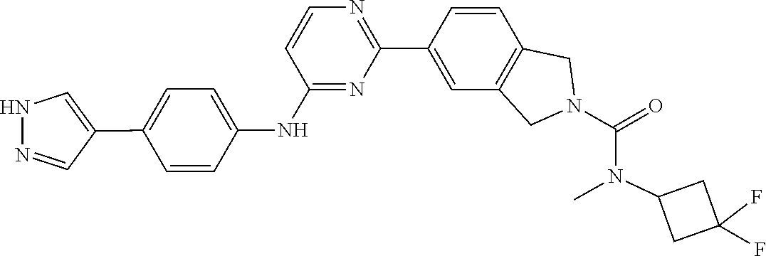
C1(C2=CC3=C(C=C2)CN(C(N(C2CC(F)(F)C2)C)=O)C3)=NC=CC(NC2=CC=C(C3=CNN=C3)C=C2)=N1
